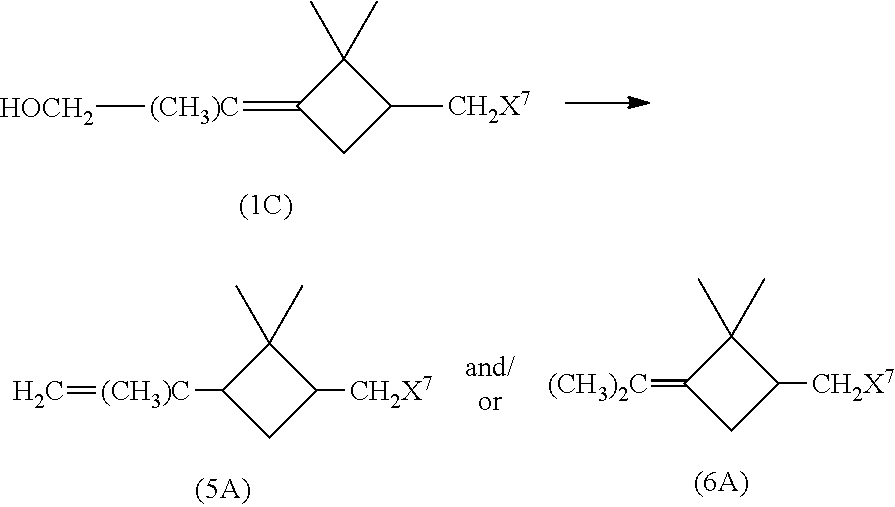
C1(C)(C)C(=[(CH3)C][HOCH2])CC1[CH2X7].C1(C)(C)C(=[(CH3)2C])CC1[CH2X7].C1(C)(C)C([(CH3)C]=C)CC1[CH2X7]
